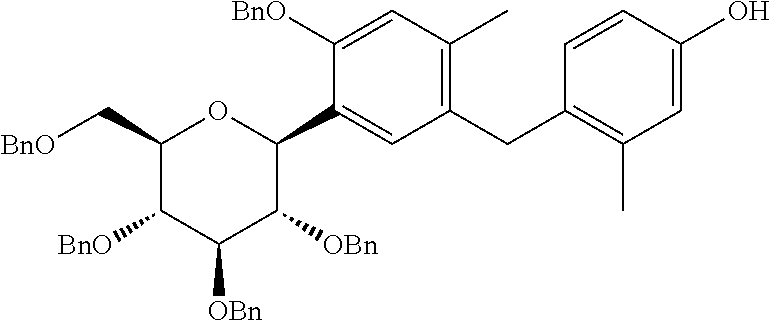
C1(C[BnO])C([BnO])C([OBn])C([OBn])C(C2=CC(CC3=C(C)C=C(O)C=C3)=C(C)C=C2[BnO])O1
